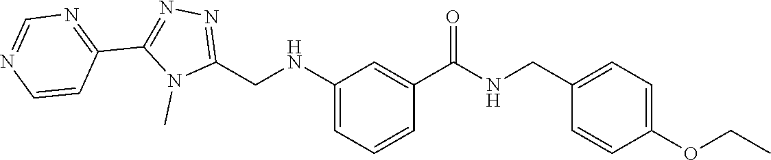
C1(NCC2=NN=C(C3=NC=NC=C3)N2C)=CC=CC(C(NCC2=CC=C(OCC)C=C2)=O)=C1
